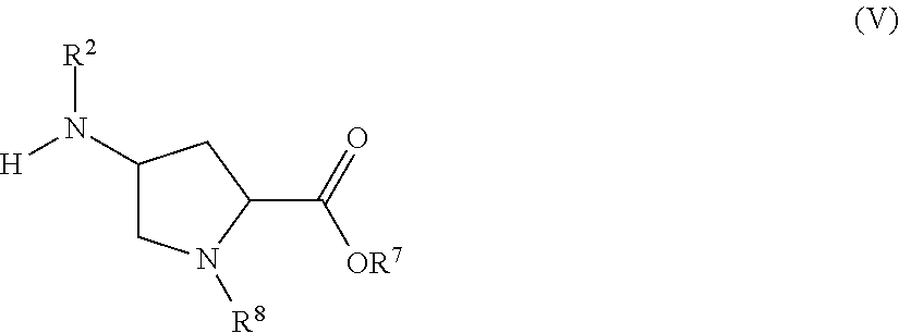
[R2]N(C1CN([R8])C(C(=O)[OR7])C1)[H]
